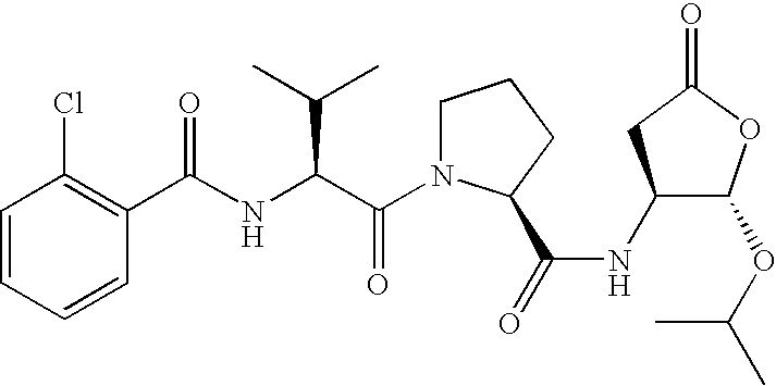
C1=CC=CC(Cl)=C1C(NC(C(N1CCCC1C(=O)NC1C(OC(C)C)OC(=O)C1)=O)C(C)C)=O
